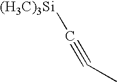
C(#CC)[(H3C)3Si]
